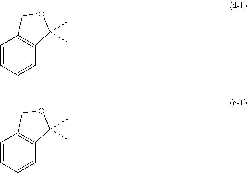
C1=CC=CC2=C1COC2(C)C.C1=CC=CC2=C1COC2(C)C
